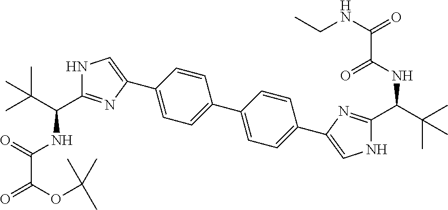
C1=CC(C2=CNC(C(C(C)(C)C)NC(C(=O)OC(C)(C)C)=O)=N2)=CC=C1C1=CC=C(C2=CNC(C(C(C)(C)C)NC(C(NCC)=O)=O)=N2)C=C1
